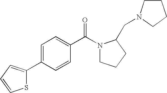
C1CN(CC2N(C(C3=CC=C(C4=CC=CS4)C=C3)=O)CCC2)CC1
